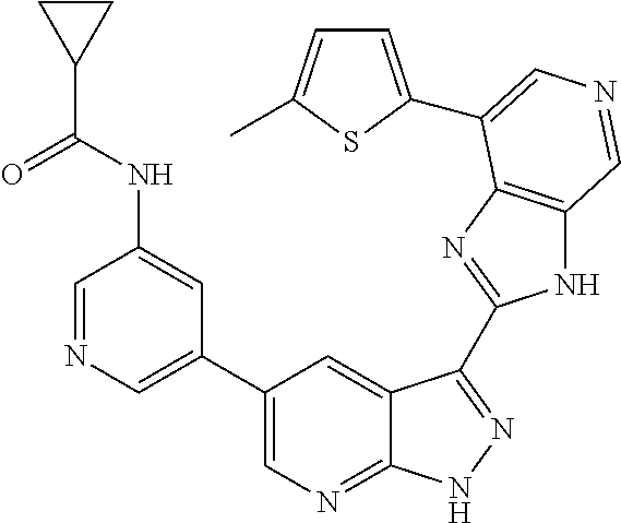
C1(C2=CN=CC(NC(C3CC3)=O)=C2)=CN=C2C(=C1)C(C1=NC3=C(N1)C=NC=C3C1=CC=C(C)S1)=NN2
